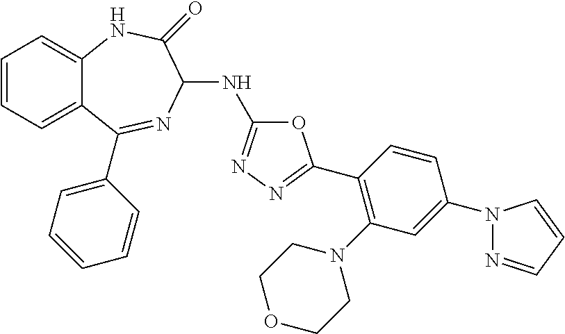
C1=CC=C2C(=C1)NC(=O)C(NC1=NN=C(C3=C(N4CCOCC4)C=C(N4N=CC=C4)C=C3)O1)N=C2C1=CC=CC=C1
